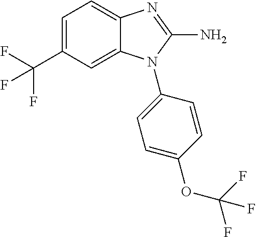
C12=CC(C(F)(F)F)=CC=C1N=C(N)N2C1=CC=C(OC(F)(F)F)C=C1
